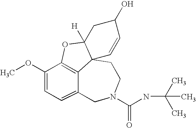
C12=C3C(OC)=CC=C1CN(C(NC(C)(C)C)=O)CCC21C([H])(O3)CC(O)C=C1
